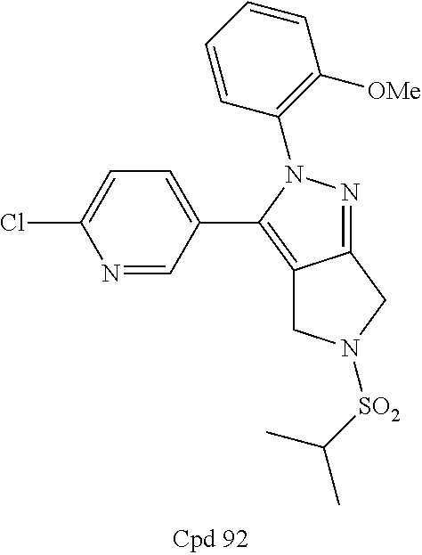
C1=CC=CC(N2C(C3=CC=C(Cl)N=C3)=C3C(=N2)CN([SO2]C(C)C)C3)=C1[OMe]
